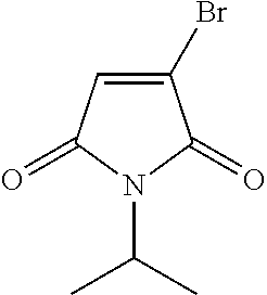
C1(Br)=CC(=O)N(C(C)C)C1=O
